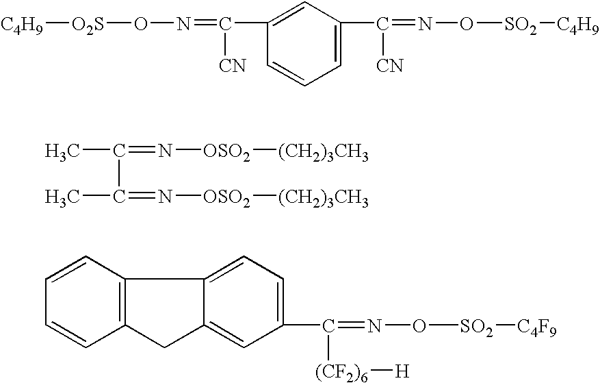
C1=C(C([CN])=NO[SO2][C4H9])C=C(C(=NO[O2S][C4H9])[CN])C=C1.C(C(C)=N[OSO2][(CH2)3CH3])(C)=N[OSO2][(CH2)3CH3].C12=C(C=CC=C1)C1=CC=C(C([(CF2)6][H])=NO[SO2][C4F9])C=C1C2
